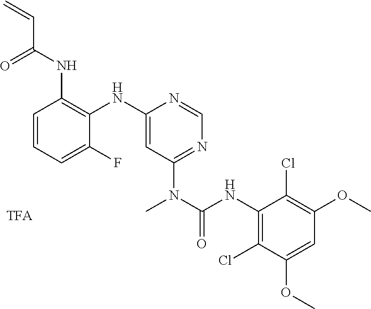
C1=CC(NC(C=C)=O)=C(NC2=CC(N(C(NC3=C(Cl)C(OC)=CC(OC)=C3Cl)=O)C)=NC=N2)C(F)=C1
